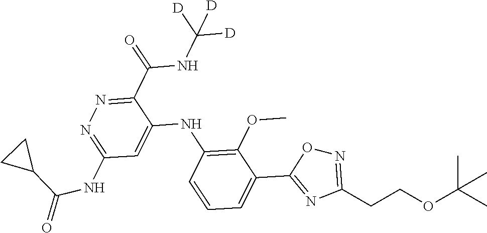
C1(C(NC([D])([D])[D])=O)=NN=C(NC(=O)C2CC2)C=C1NC1=C(OC)C(C2=NC(CCOC(C)(C)C)=NO2)=CC=C1
